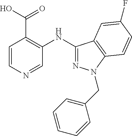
OC(=O)C1=C(NC2=NN(CC3=CC=CC=C3)C3=C2C=C(F)C=C3)C=NC=C1
